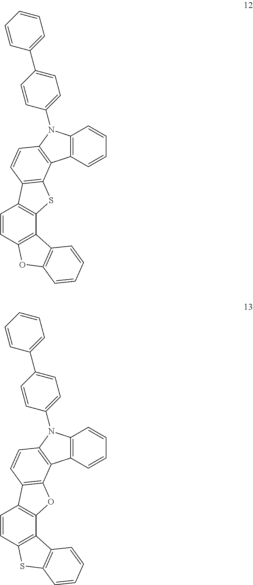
C12=C(C=CC=C1)N(C1=CC=C(C3=CC=CC=C3)C=C1)C1=C2C2=C(C=C1)C1=C(S2)C2=C(C=C1)OC1=C2C=CC=C1.C12=C(C=CC=C1)N(C1=CC=C(C3=CC=CC=C3)C=C1)C1=C2C2=C(C=C1)C1=C(O2)C2=C(C=C1)SC1=C2C=CC=C1
